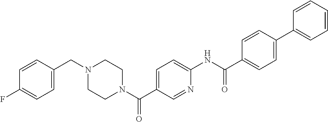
C1=C(CN2CCN(C(C3=CC=C(NC(C4=CC=C(C5=CC=CC=C5)C=C4)=O)N=C3)=O)CC2)C=CC(F)=C1
